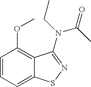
C1=CC=C2C(=C1OC)C(N(CC)C(C)=O)=NS2
